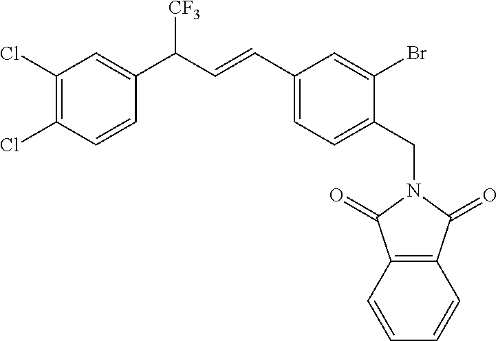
C1(Cl)=C(Cl)C=CC(C(C=CC2=CC=C(CN3C(=O)C4=C(C=CC=C4)C3=O)C(Br)=C2)[CF3])=C1
